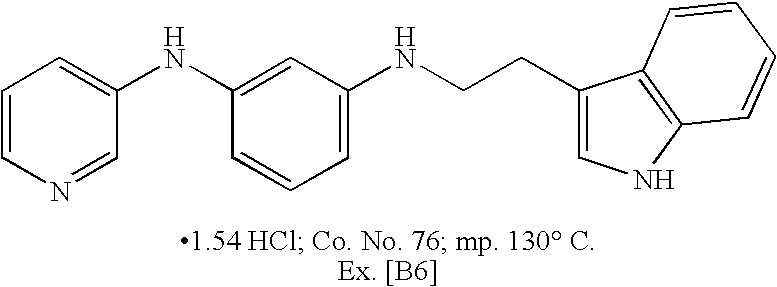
C1=CC=C(NCCC2=CNC3=C2C=CC=C3)C=C1NC1=CC=CN=C1
